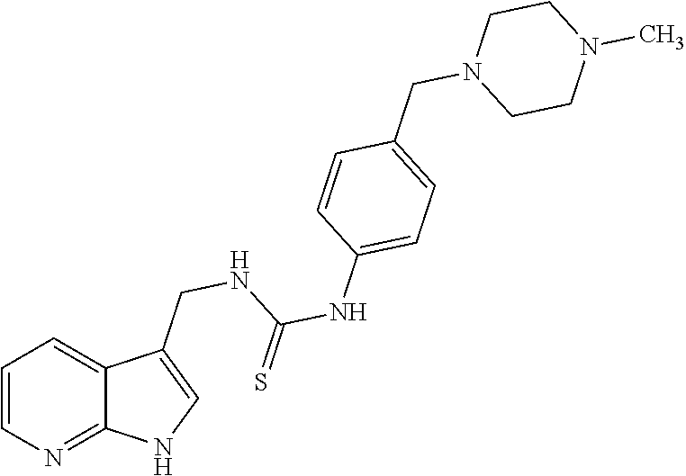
C1=CN=C2C(=C1)C(CNC(=S)NC1=CC=C(CN3CCN(C)CC3)C=C1)=CN2
